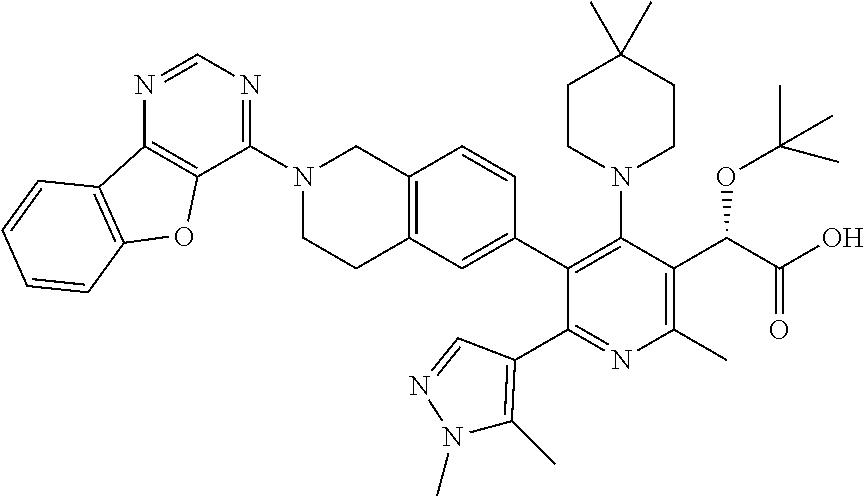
C12=C(N=CN=C1N1CCC3=C(C1)C=CC(C1=C(N4CCC(C)(C)CC4)C(C(C(=O)O)OC(C)(C)C)=C(C)N=C1C1=C(C)N(C)N=C1)=C3)C1=C(O2)C=CC=C1
